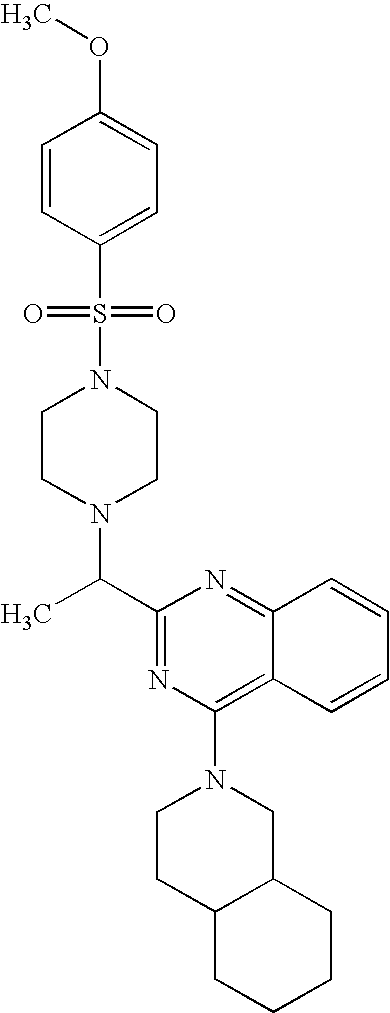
C1(C(C)N2CCN(S(=O)(=O)C3=CC=C(OC)C=C3)CC2)=NC(N2CCC3C(C2)CCCC3)=C2C(=N1)C=CC=C2
